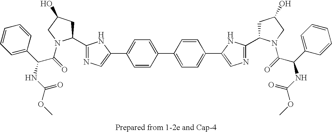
C1(C2CC(O)CN2C(=O)C(C2=CC=CC=C2)NC(OC)=O)=NC=C(C2=CC=C(C3=CC=C(C4=CN=C(C5CC(O)CN5C(=O)C(C5=CC=CC=C5)NC(OC)=O)N4)C=C3)C=C2)N1
